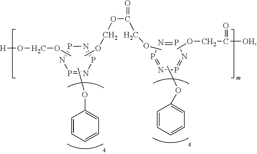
P1=NP=NP=N1.COC1=CC=CC=C1.COCO[H].COCOC(=O)COC.N1=PN=PN=P1.COC1=CC=CC=C1.COCC([OH])=O
